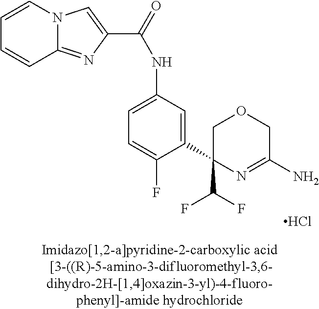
C1(C(F)F)(C2=CC(NC(=O)C3=CN4C(=N3)C=CC=C4)=CC=C2F)N=C(N)COC1.Cl
